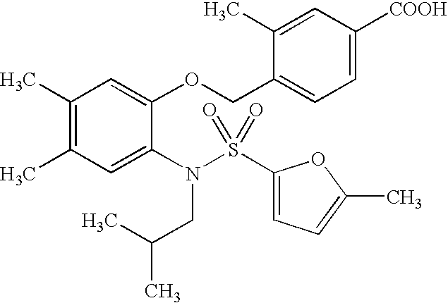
C1(C)=C(C)C=C(N(CC(C)C)S(=O)(=O)C2=CC=C(C)O2)C(OCC2=CC=C([COOH])C=C2C)=C1
